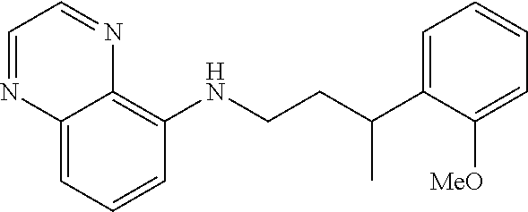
C1=CC=C2C(=C1NCCC(C1=CC=CC=C1[MeO])C)N=CC=N2
